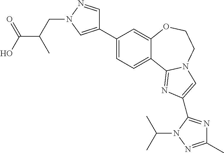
C1(C2=CN(CC(C(O)=O)C)N=C2)=CC=C2C(=C1)OCCN1C2=NC(C2=NC(C)=NN2C(C)C)=C1
